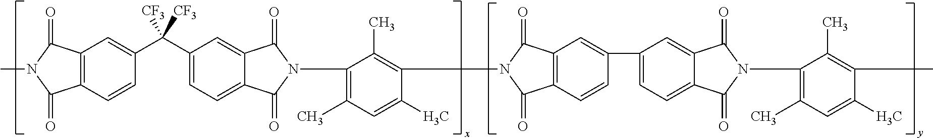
C12=C(C=CC(C(C3=CC=C4C(=C3)C(=O)N(C3=C(C)C=C(C)C(N5C(=O)C6=C(C5=O)C=CC(C5=CC=C7C(=C5)C(=O)N(C5=C(C)C=C(C)C(C)=C5C)C7=O)=C6)=C3C)C4=O)([CF3])[CF3])=C1)C(=O)N(C)C2=O
